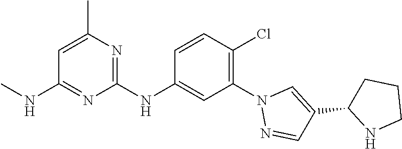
C1(NC2=CC(N3N=CC(C4NCCC4)=C3)=C(Cl)C=C2)=NC(C)=CC(NC)=N1
